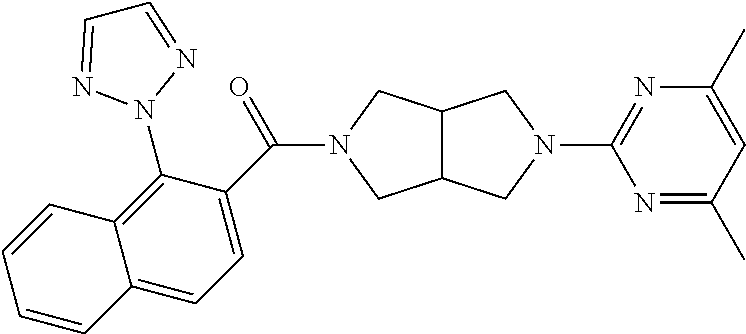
C12C(CN(C3=NC(C)=CC(C)=N3)C1)CN(C(=O)C1=CC=C3C(=C1N1N=CC=N1)C=CC=C3)C2
